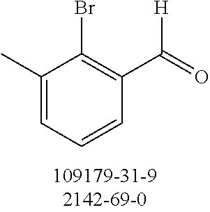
C1(C)=CC=CC(C(=O)[H])=C1Br
